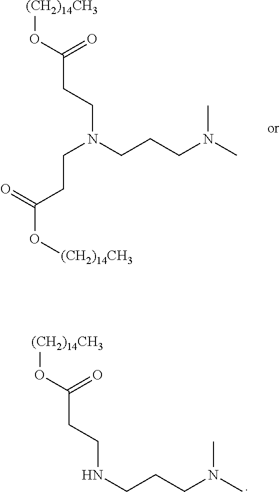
[(CH2)14CH3]OC(=O)CCN(CCCN(C)C)CCC(O[(CH2)14CH3])=O.[(CH2)14CH3]OC(=O)CCNCCCN(C)C
